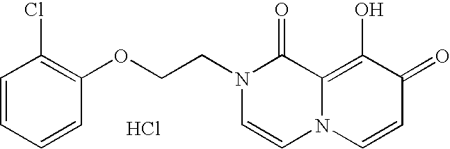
C1(Cl)=C(OCCN2C=CN3C(=C(O)C(=O)C=C3)C2=O)C=CC=C1.Cl
